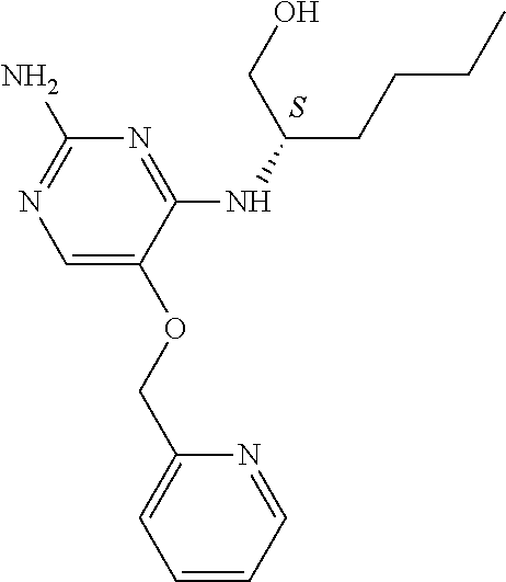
S.C1=C(OCC2=CC=CC=N2)C(NC(CCCC)CO)=NC(N)=N1
